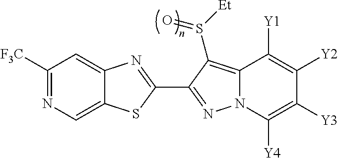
C12=CN=C([F3C])C=C1N=C(C1=NN3C(=C1S([Et])=O)C([Y1])=C([Y2])C([Y3])=C3[Y4])S2
